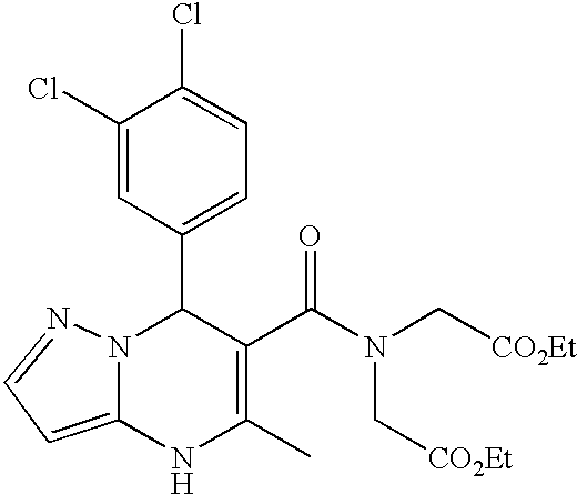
C1(Cl)=CC(C2N3C(=CC=N3)NC(C)=C2C(=O)N(C[CO2Et])C[CO2Et])=CC=C1Cl
